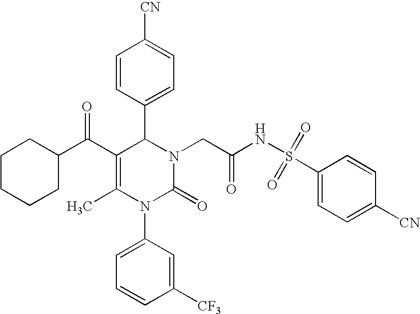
C(C1=C(C)N(C2=CC=CC([CF3])=C2)C(=O)N(CC(NS(C2=CC=C([CN])C=C2)(=O)=O)=O)C1C1=CC=C([CN])C=C1)(C1CCCCC1)=O
